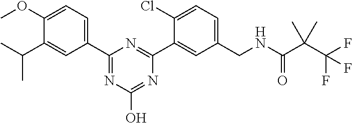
C1(CNC(C(C(F)(F)F)(C)C)=O)=CC=C(Cl)C(C2=NC(C3=CC=C(OC)C(C(C)C)=C3)=NC(O)=N2)=C1
